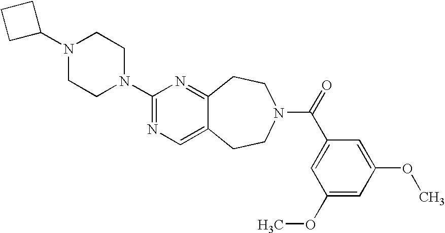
C1C(N2CCN(C3=NC=C4C(=N3)CCN(C(=O)C3=CC(OC)=CC(OC)=C3)CC4)CC2)CC1
